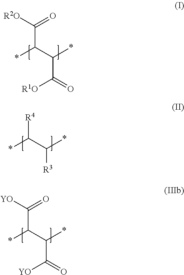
C(C([R2O])=O)(C(*)C(=O)[R1O])*.*C(C(*)[R3])[R4].C(C(C(*)C(=O)[YO])*)([YO])=O
